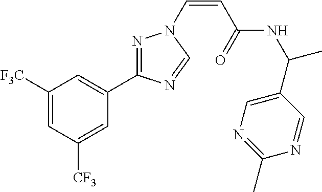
C1([F3C])=CC([CF3])=CC(C2=NN(C=CC(NC(C3=CN=C(C)N=C3)C)=O)C=N2)=C1
